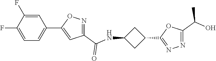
C1=C(F)C(F)=CC=C1C1=CC(C(NC2CC(C3=NN=C(C(O)C)O3)C2)=O)=NO1
